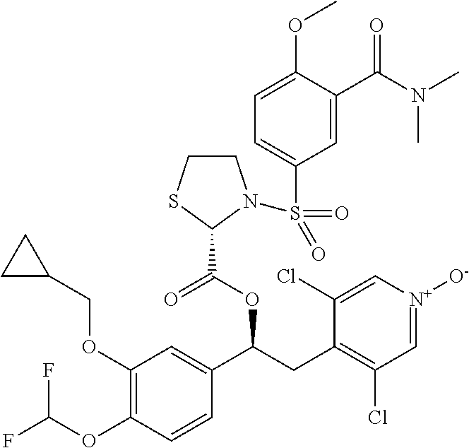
C1(OCC2CC2)=C(OC(F)F)C=CC(C(CC2=C(Cl)C=[N+]([O-])C=C2Cl)OC(C2N(S(=O)(=O)C3=CC=C(OC)C(C(N(C)C)=O)=C3)CCS2)=O)=C1
